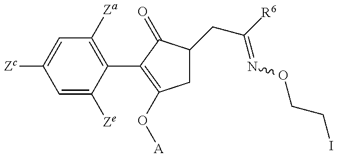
C1=C([Ze])C(C2=C(O[A])CC(CC(=NOCCI)[R6])C2=O)=C([Za])C=C1[Zc]
